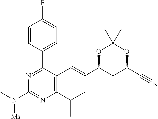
O1C(C=CC2=C(C(C)C)N=C(N([Ms])C)N=C2C2=CC=C(F)C=C2)CC(C#N)OC1(C)C
